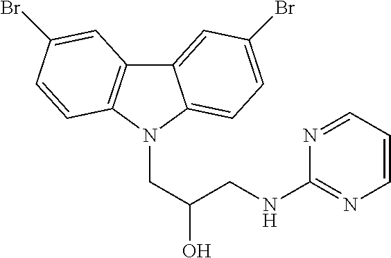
C12=CC(Br)=CC=C1N(CC(CNC1=NC=CC=N1)O)C1=C2C=C(Br)C=C1
